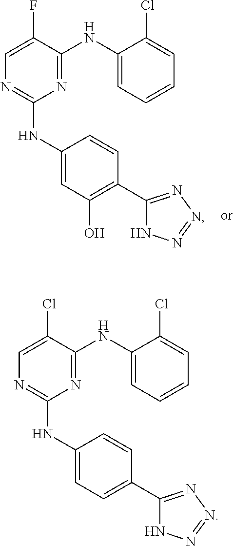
N1=C(NC2=CC=CC=C2Cl)C(F)=CN=C1NC1=CC(O)=C(C2=NN=NN2)C=C1.N1=C(NC2=CC=CC=C2Cl)C(Cl)=CN=C1NC1=CC=C(C2=NN=NN2)C=C1
